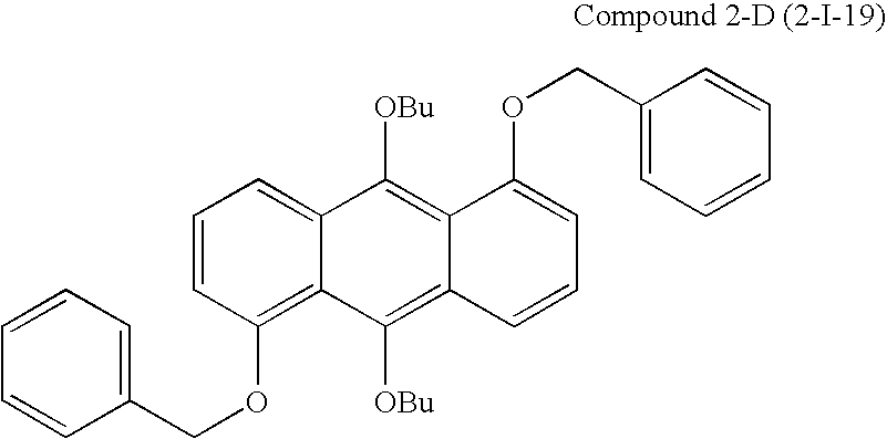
C1=CC(OCC2=CC=CC=C2)=C2C(=C1)C([OBu])=C1C(=C2[OBu])C=CC=C1OCC1=CC=CC=C1
